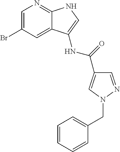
C1=C(Br)C=C2C(=N1)NC=C2NC(=O)C1=CN(CC2=CC=CC=C2)N=C1
